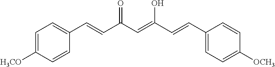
C1=C([H3CO])C=CC(C=CC(C=C(C=CC2=CC=C([OCH3])C=C2)O)=O)=C1
